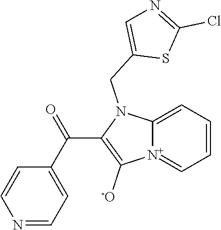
[N+]12=CC=CC=C1N(CC1=CN=C(Cl)S1)C(C(C1=CC=NC=C1)=O)=C2[-O]
